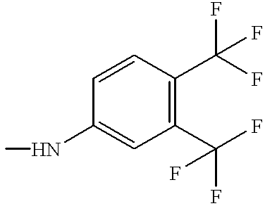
C1(C(F)(F)F)=C(C(F)(F)F)C=CC(NC)=C1
